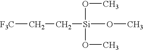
[F3C]CC[Si](OC)(OC)OC
